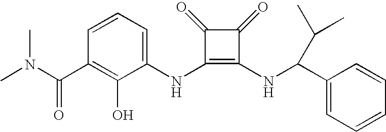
CN(C(C1=C(O)C(NC2=C(NC(C3=CC=CC=C3)C(C)C)C(=O)C2=O)=CC=C1)=O)C
